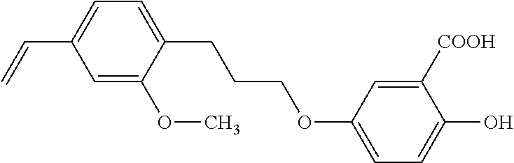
C1=C(OC)C(CCCOC2=CC=C(O)C([COOH])=C2)=CC=C1C=C
